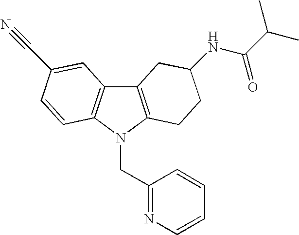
C12=C(N(CC3=NC=CC=C3)C3=C1C=C(C#N)C=C3)CCC(NC(C(C)C)=O)C2
